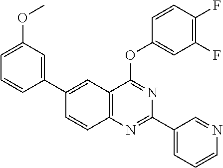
C1(C2=CC(OC)=CC=C2)=CC2=C(C=C1)N=C(C1=CC=CN=C1)N=C2OC1=CC(F)=C(F)C=C1
